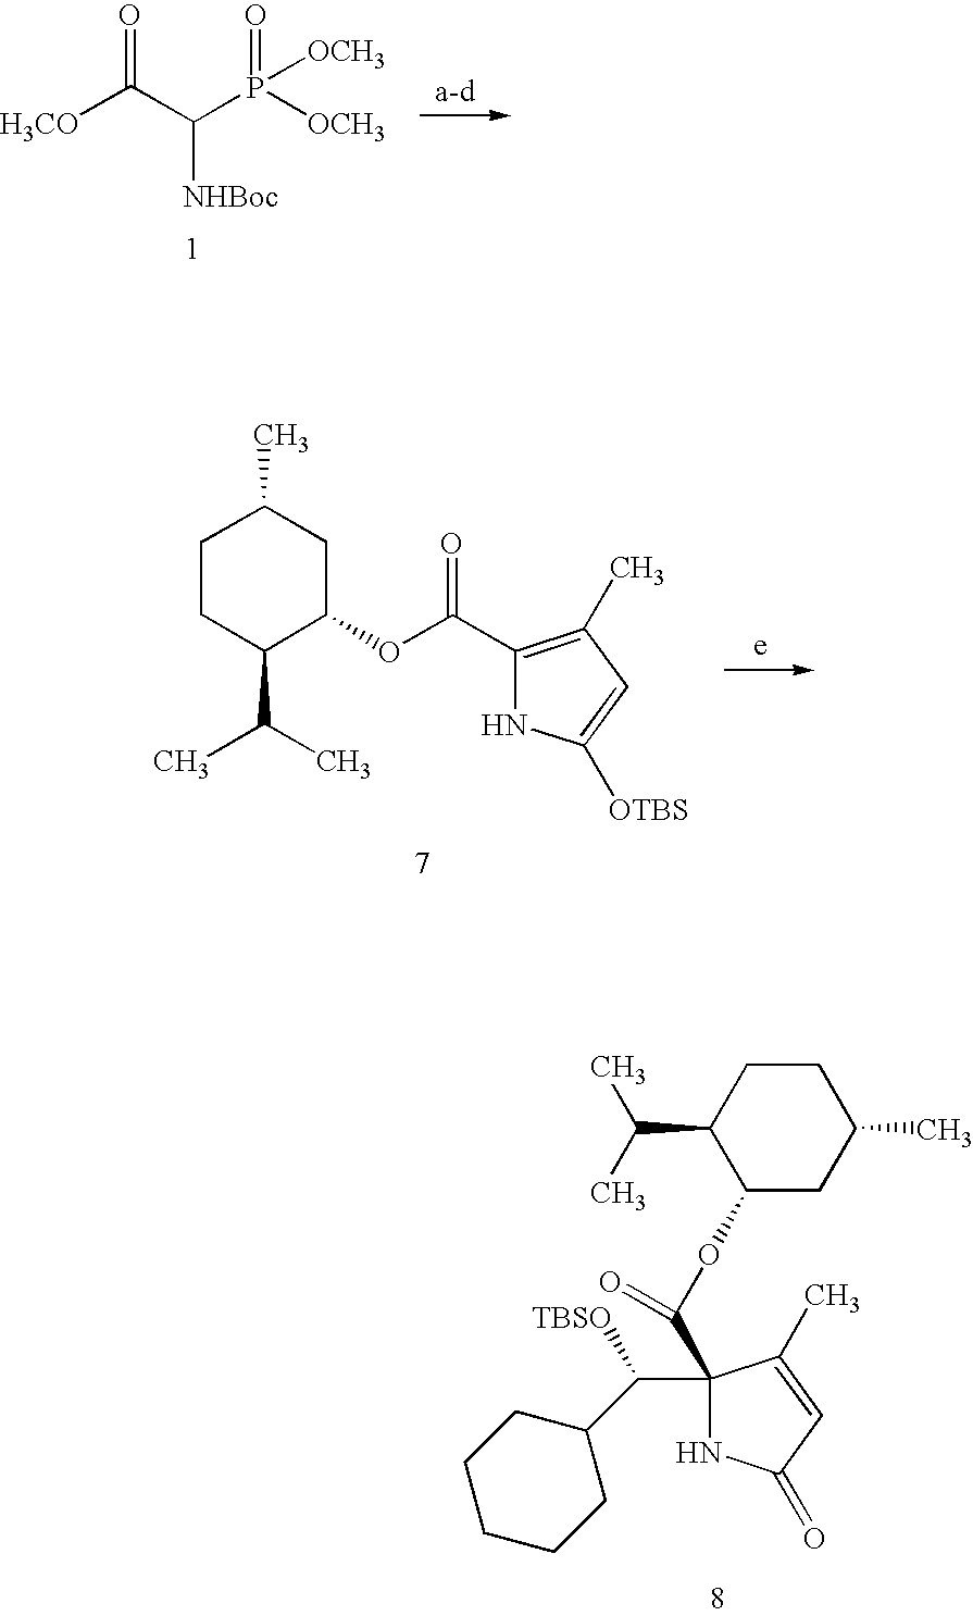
[H3CO]C(C([NHBoc])P(=O)([OCH3])[OCH3])=O.C1CC(C(C)C)C(OC(=O)C2=C(C)C=C([OTBS])N2)CC1C.C1(C(OC2CC(C)CCC2C(C)C)=O)(C(C2CCCCC2)[TBSO])NC(=O)C=C1C
